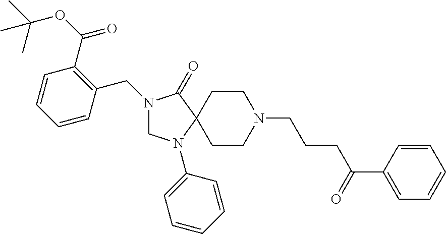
N1(CC2=C(C(=O)OC(C)(C)C)C=CC=C2)CN(C2=CC=CC=C2)C2(C1=O)CCN(CCCC(C1=CC=CC=C1)=O)CC2
